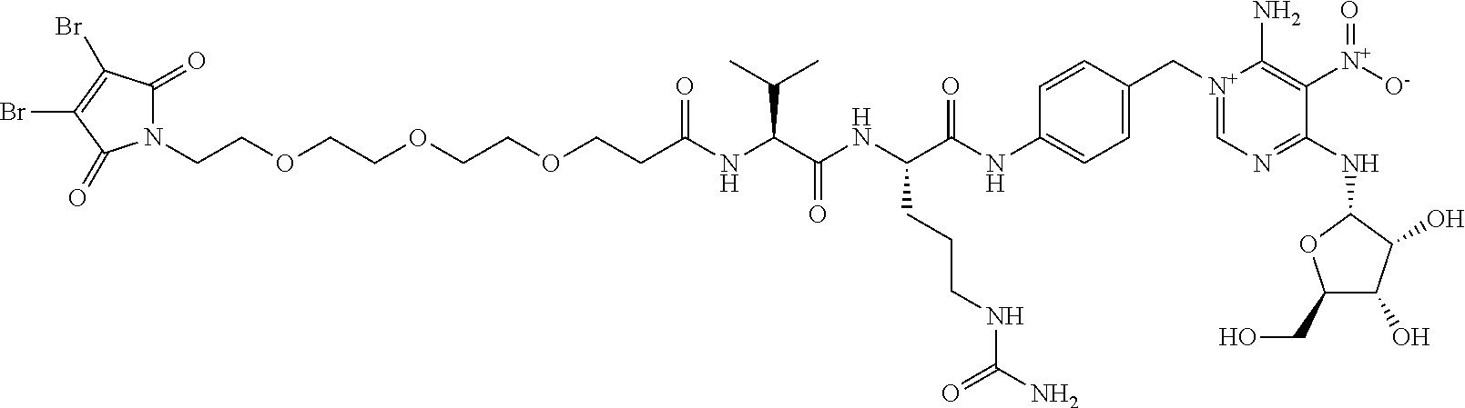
N1(CCOCCOCCOCCC(NC(C(NC(C(NC2=CC=C(C[N+]3=CN=C(NC4OC(CO)C(O)C4O)C([N+]([O-])=O)=C3N)C=C2)=O)CCCNC(N)=O)=O)C(C)C)=O)C(=O)C(Br)=C(Br)C1=O
